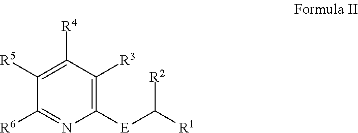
C1([R5])=C([R4])C([R3])=C([E]C([R1])[R2])N=C1[R6]
